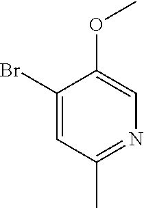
N1=C(C)C=C(Br)C(OC)=C1
